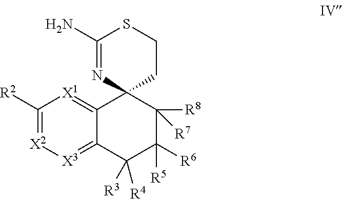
C12(C3=[X1]C([R2])=[X2][X3]=C3C([R4])([R3])C([R5])([R6])C1([R8])[R7])CCSC(N)=N2
